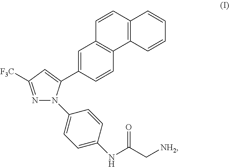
C12=C(C=CC=C1)C1=C(C=C2)C=C(C2=CC([F3C])=NN2C2=CC=C(NC(C[NH2])=O)C=C2)C=C1
